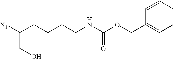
[X1]C(CCCCNC(OCC1=CC=CC=C1)=O)CO
